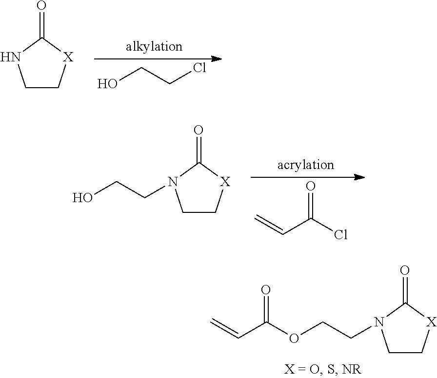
C1C[X]C(=O)N1.OCCCl.C1C[X]C(=O)N1CCO.C(C(Cl)=O)=C.C1C[X]C(=O)N1CCOC(C=C)=O
